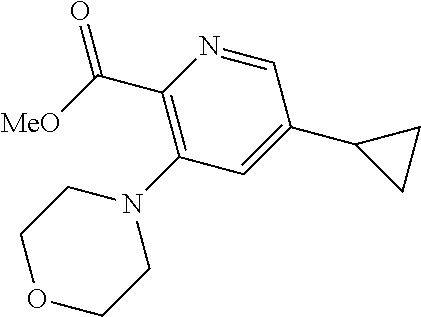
C(C1=C(N2CCOCC2)C=C(C2CC2)C=N1)([MeO])=O
